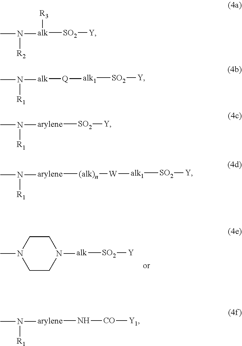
C1CN(C)CCN1[alk][SO2][Y].[alk]([SO2][Y])(N(C)[R2])[R3].[alk1]([SO2][Y])[Q][alk]N(C)[R1].[arylene]([SO2][Y])N(C)[R1].[arylene]([(alk)n][W][alk1][SO2][Y])N(C)[R1].[arylene](N(C)[R1])N[CO][Y1]
